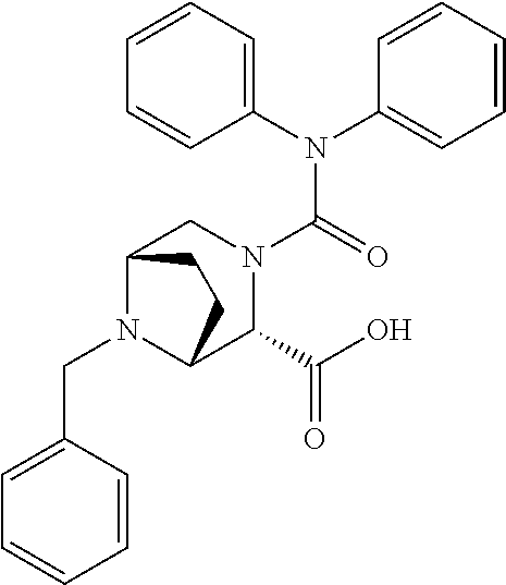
C1(CN2C3C(C(O)=O)N(C(N(C4=CC=CC=C4)C4=CC=CC=C4)=O)CC2CC3)=CC=CC=C1
